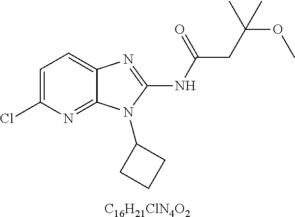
[C16H21ClN4O2].C1=C(Cl)N=C2C(=C1)N=C(NC(CC(OC)(C)C)=O)N2C1CCC1
